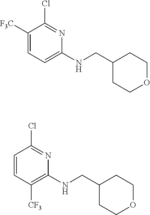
C1([F3C])=CC=C(NCC2CCOCC2)N=C1Cl.C1=CC([CF3])=C(NCC2CCOCC2)N=C1Cl
